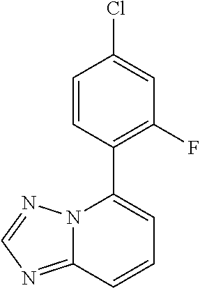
C12=NC=NN1C(C1=C(F)C=C(Cl)C=C1)=CC=C2
